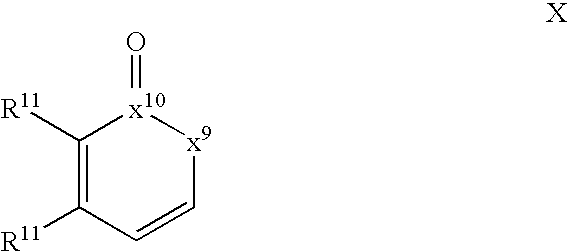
C1([R11])=C([R11])C=C[x9][x10]1=O
